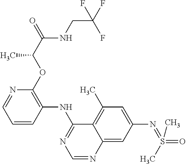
C1=CC(NC2=NC=NC3=CC(N=S(C)(=O)C)=CC(C)=C23)=C(OC(C)C(NCC(F)(F)F)=O)N=C1
